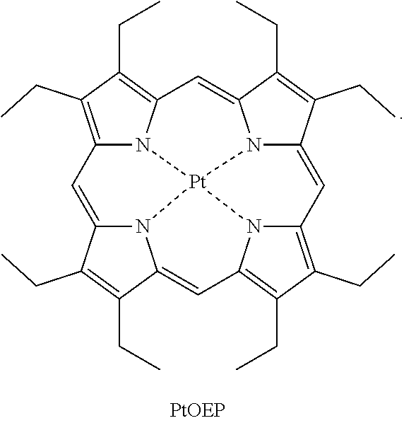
C12=C(CC)C(CC)=C3N1[Pt]14N5C(=CC6=C(CC)C(CC)=C(C=C7N1C(=C2)C(CC)=C7CC)N64)C(CC)=C(CC)C5=C3
